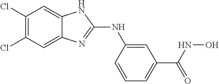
C1(Cl)=C(Cl)C=C2C(=C1)NC(NC1=CC(C(NO)=O)=CC=C1)=N2
